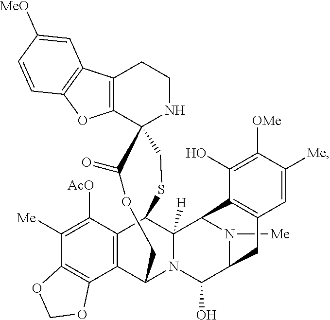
C12=C(CCNC13C(=O)OCC1C4=C(C([AcO])=C([Me])C5=C4OCO5)C(C4([H])N1C(O)C1N([Me])C4C4=C(C1)C=C([Me])C([OMe])=C4O)SC3)C1=C(O2)C=CC([MeO])=C1
